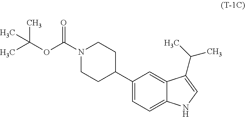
N1(C(=O)OC(C)(C)C)CCC(C2=CC=C3C(=C2)C(C(C)C)=CN3)CC1
